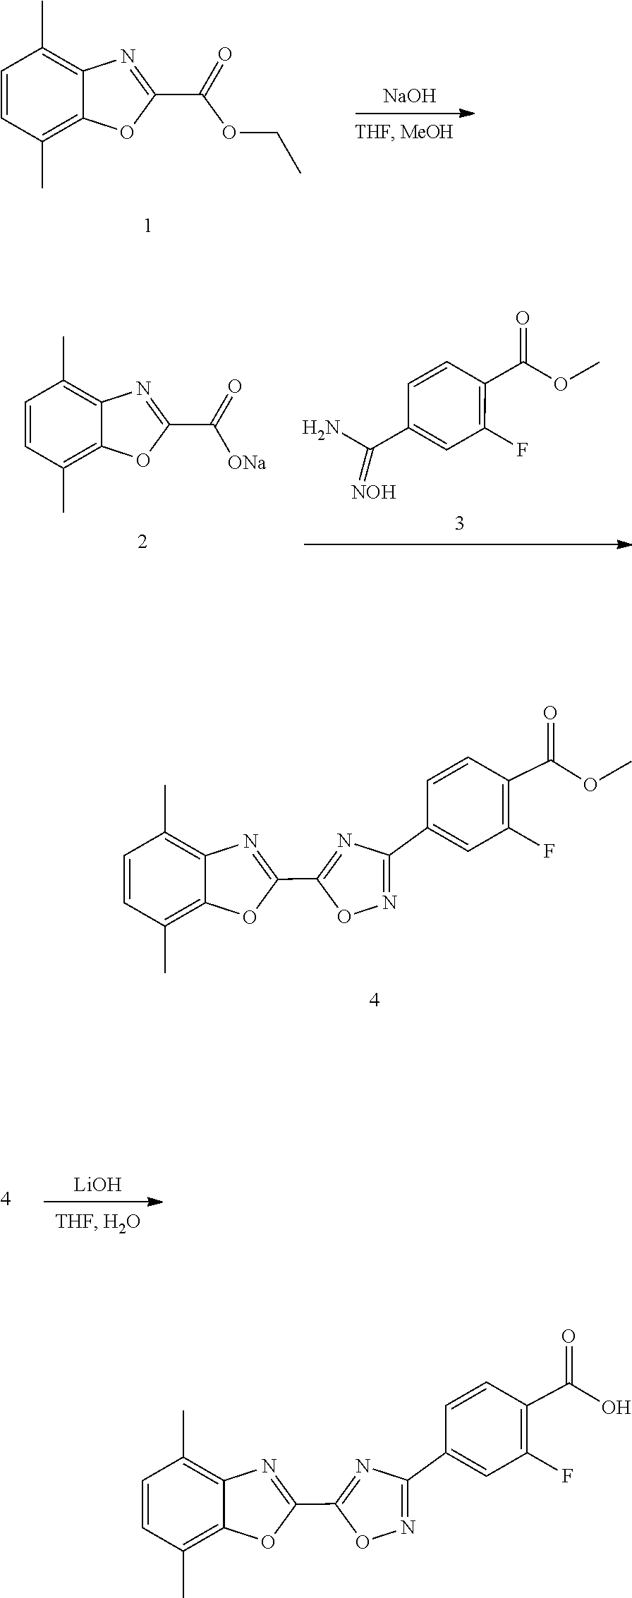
C1=CC(C)=C2C(=C1C)N=C(C(OCC)=O)O2.[NaOH].C1=CC(C)=C2C(=C1C)N=C(C1=NC(C3=CC(F)=C(C(O)=O)C=C3)=NO1)O2.C1=CC(C)=C2C(=C1C)N=C(C([ONa])=O)O2.C(=[NOH])(C1=CC(F)=C(C(OC)=O)C=C1)N.C1=CC(C)=C2C(=C1C)N=C(C1=NC(C3=CC(F)=C(C(OC)=O)C=C3)=NO1)O2.[LiOH]
